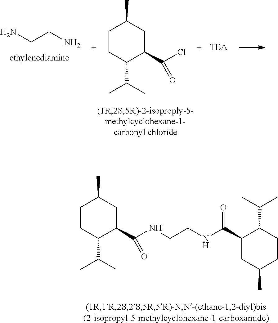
NCCN.C1CC(C(C)C)C(C(Cl)=O)CC1C.C1CC(C(C)C)C(C(NCCNC(C2CC(C)CCC2C(C)C)=O)=O)CC1C
